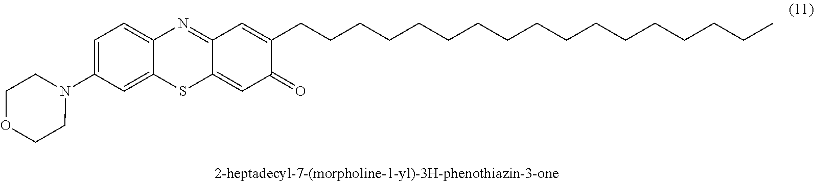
C1=C(N2CCOCC2)C=C2C(=C1)N=C1C(=CC(=O)C(CCCCCCCCCCCCCCCCC)=C1)S2
